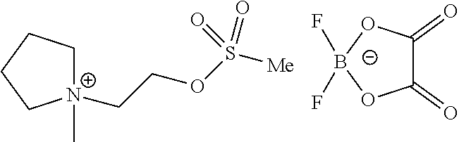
C1(=O)C(=O)O[B-](F)(F)O1.[N+]1(C)(CCOS([Me])(=O)=O)CCCC1
